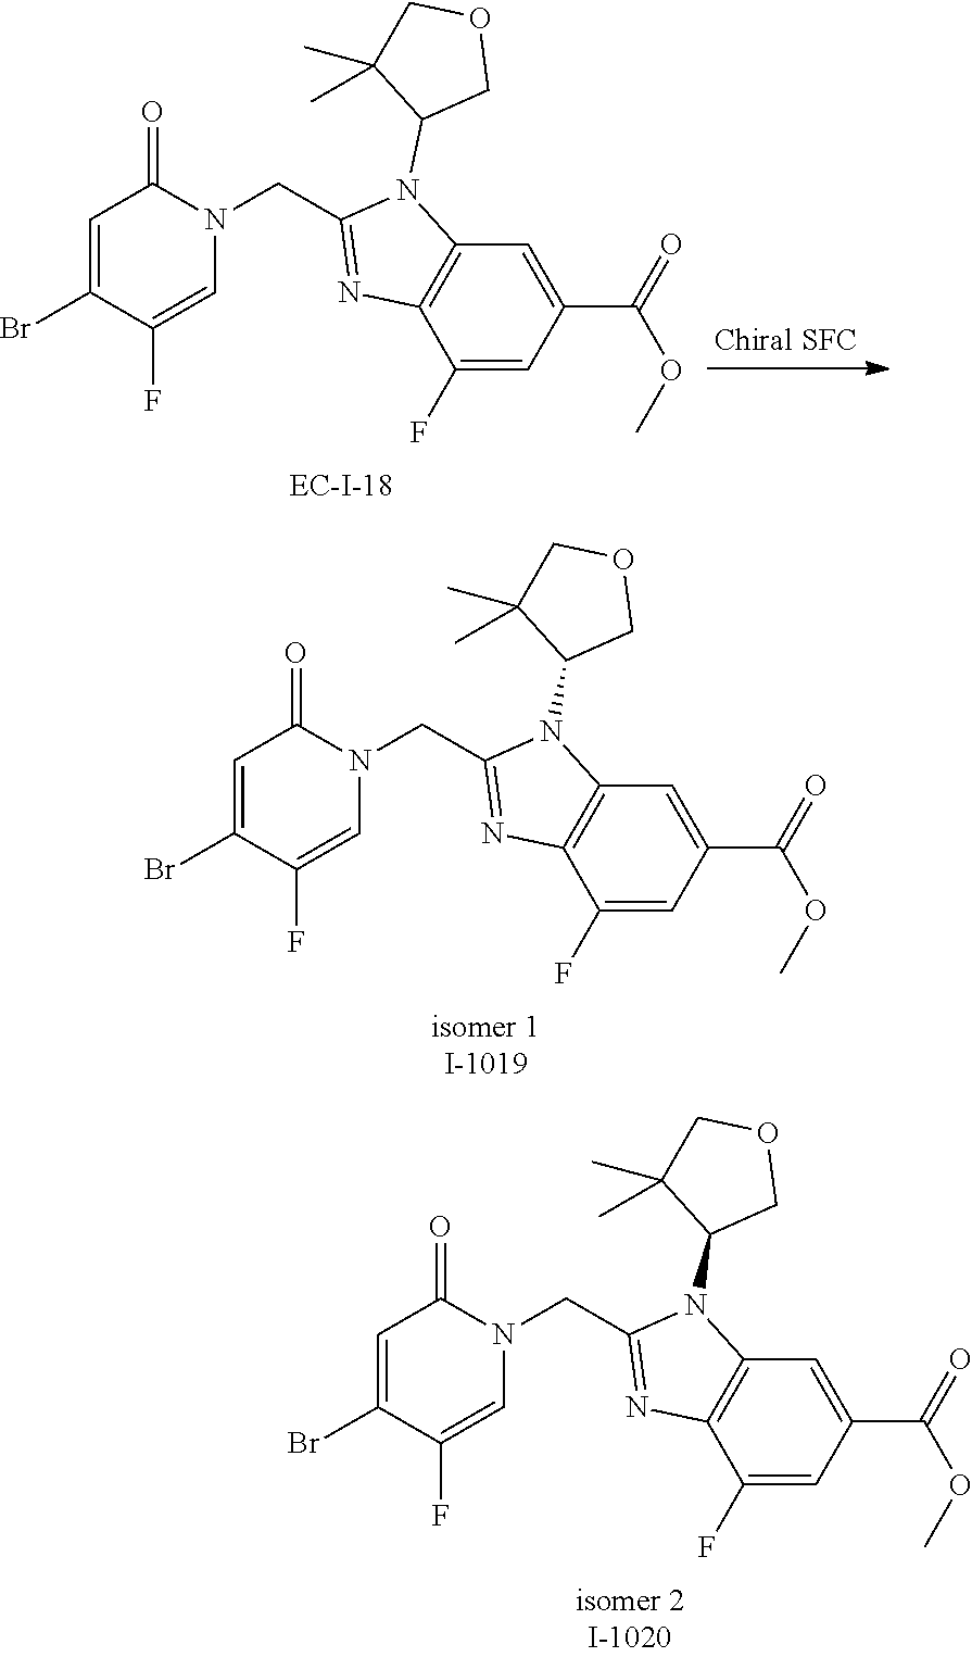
C1(F)=CC(C(=O)OC)=CC2=C1N=C(CN1C(=O)C=C(Br)C(F)=C1)N2C1COCC1(C)C.C1(F)=CC(C(=O)OC)=CC2=C1N=C(CN1C(=O)C=C(Br)C(F)=C1)N2C1COCC1(C)C.C1(F)=CC(C(=O)OC)=CC2=C1N=C(CN1C(=O)C=C(Br)C(F)=C1)N2C1COCC1(C)C
